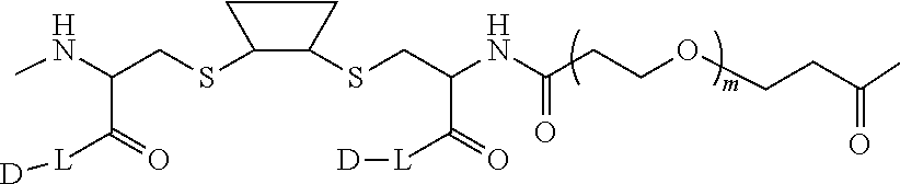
S(C1C(SCC(NC(CCOCCC(=O)C)=O)C(=O)[L][D])CC1)CC(NC)C(=O)[L][D]
